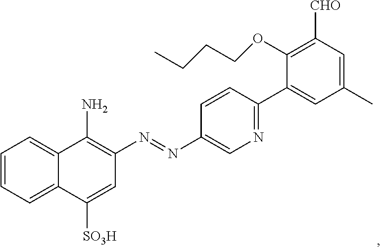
C1=C([SO3H])C2=CC=CC=C2C(N)=C1N=NC1=CN=C(C2=CC(C)=CC([CHO])=C2OCCCC)C=C1
